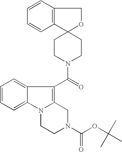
C12=CC=CC=C1N1C(=C2C(N2CCC3(CC2)C2=C(CO3)C=CC=C2)=O)CN(C(OC(C)(C)C)=O)CC1
